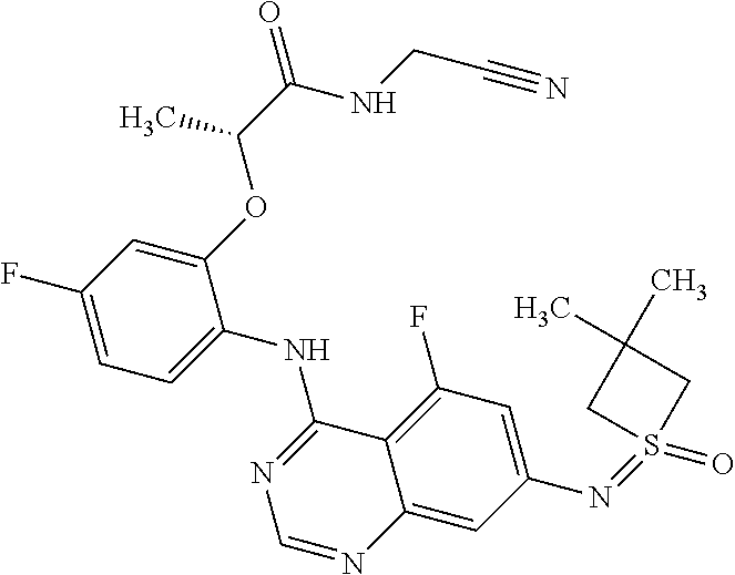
C1=C(F)C=C(OC(C)C(=O)NCC#N)C(NC2=NC=NC3=CC(N=S4(=O)CC(C)(C)C4)=CC(F)=C23)=C1
